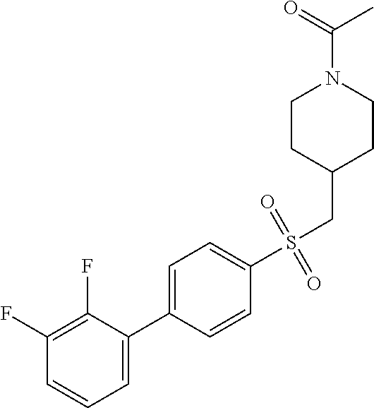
C1=CC=C(C2=CC=C(S(CC3CCN(C(=O)C)CC3)(=O)=O)C=C2)C(F)=C1F
